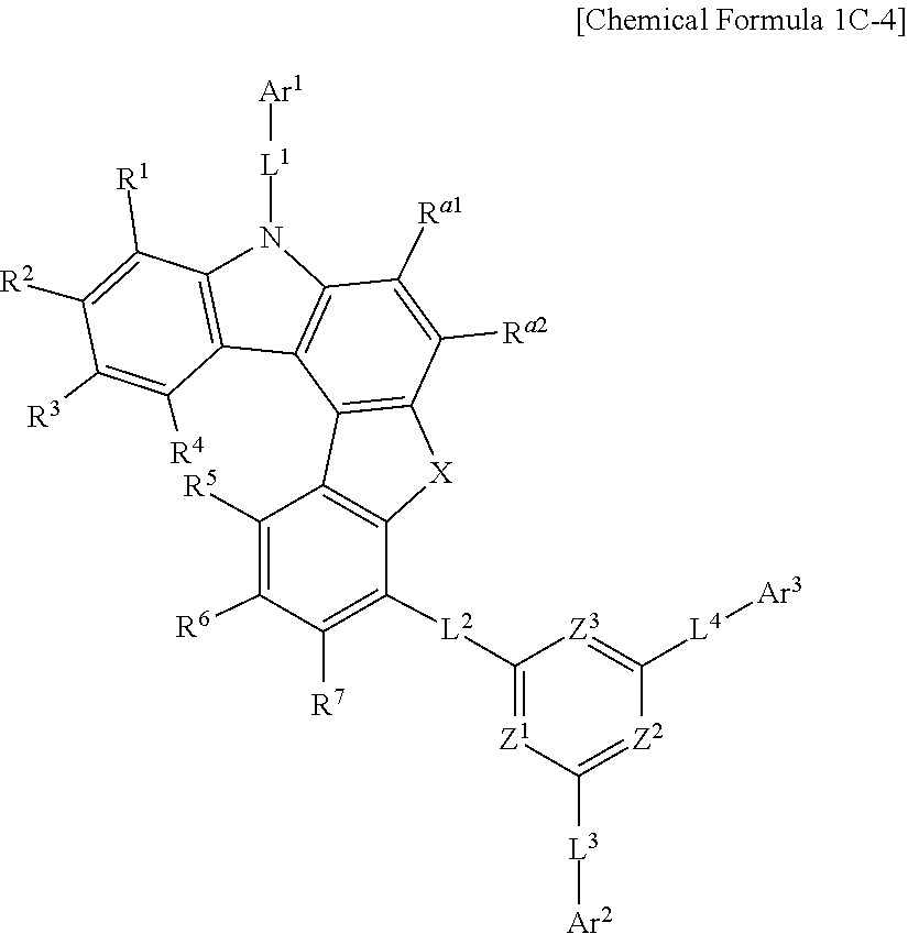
N1([L1][Ar1])C2=C(C([R4])=C([R3])C([R2])=C2[R1])C2=C1C([Ra1])=C([Ra2])C1=C2C2=C([X]1)C([L2]C1=[Z1]C([L3][Ar2])=[Z2]C([L4][Ar3])=[Z3]1)=C([R7])C([R6])=C2[R5]
